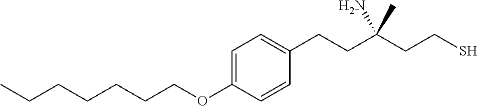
C1=C(OCCCCCCC)C=CC(CCC(CCS)(N)C)=C1
